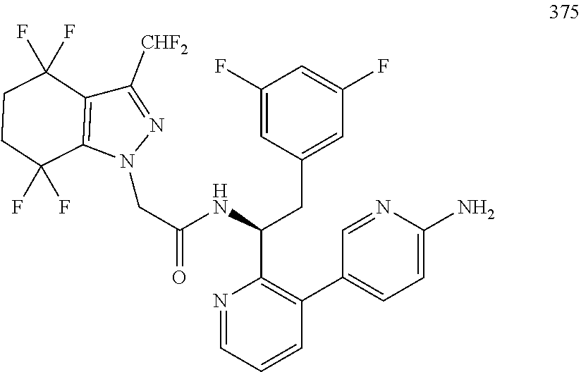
C(C(NC(CC1=CC(F)=CC(F)=C1)C1=C(C2=CC=C(N)N=C2)C=CC=N1)=O)N1N=C([CHF2])C2=C1C(F)(F)CCC2(F)F
